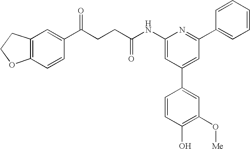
C1(NC(CCC(C2=CC3=C(C=C2)OCC3)=O)=O)=CC(C2=CC(O[Me])=C(O)C=C2)=CC(C2=CC=CC=C2)=N1
